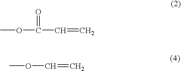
O(C(C=C)=O)C.O(C=C)C
